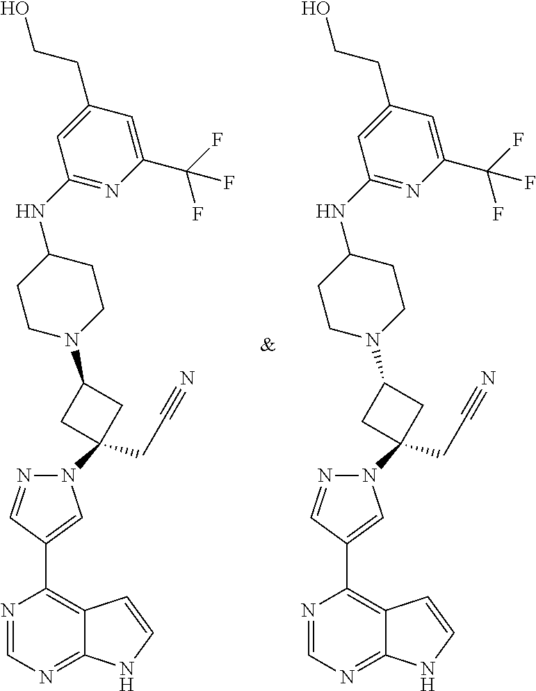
N1=CN=C2C(=C1C1=CN(C3(CC#N)CC(N4CCC(NC5=NC(C(F)(F)F)=CC(CCO)=C5)CC4)C3)N=C1)C=CN2.N1=CN=C2C(=C1C1=CN(C3(CC#N)CC(N4CCC(NC5=NC(C(F)(F)F)=CC(CCO)=C5)CC4)C3)N=C1)C=CN2
